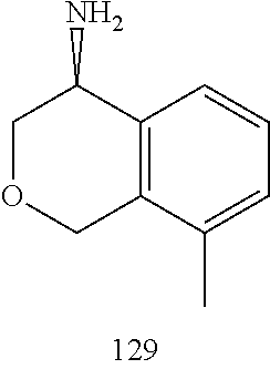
C1OCC2=C(C1N)C=CC=C2C
